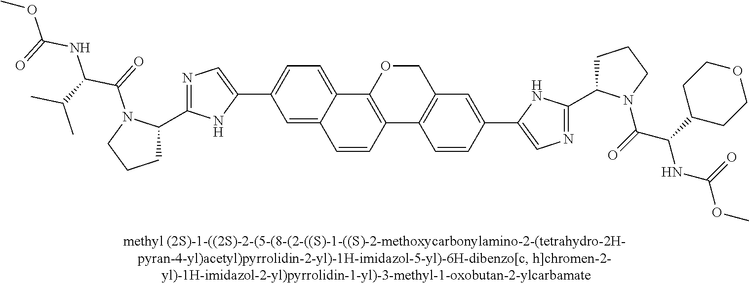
C1=C2C(=CC(C3=CN=C(C4CCCN4C(=O)C(C(C)C)NC(=O)OC)N3)=C1)C=CC1=C2OCC2=C1C=CC(C1=CN=C(C3CCCN3C(C(NC(OC)=O)C3CCOCC3)=O)N1)=C2
